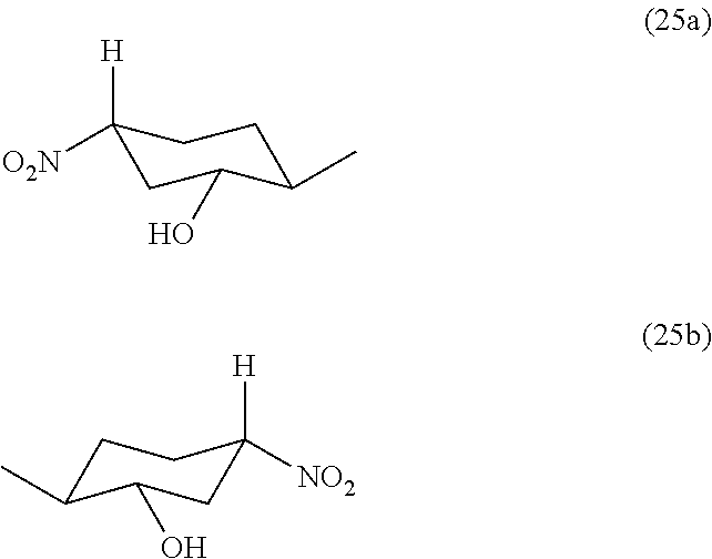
C1([O2N])([H])CC(O)C(C)CC1.C1C(C)C(O)CC([NO2])([H])C1
